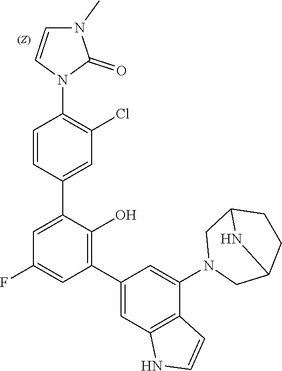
N1(C2=CC(C3=C(O)C(C4=CC(Cl)=C(N5C=CN(C)C5=O)C=C4)=CC(F)=C3)=CC3=C2C=CN3)CC2CCC(C1)N2
